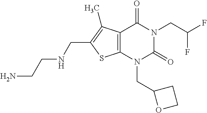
C12=C(N(CC3OCC3)C(=O)N(CC(F)F)C1=O)SC(CNCCN)=C2C
